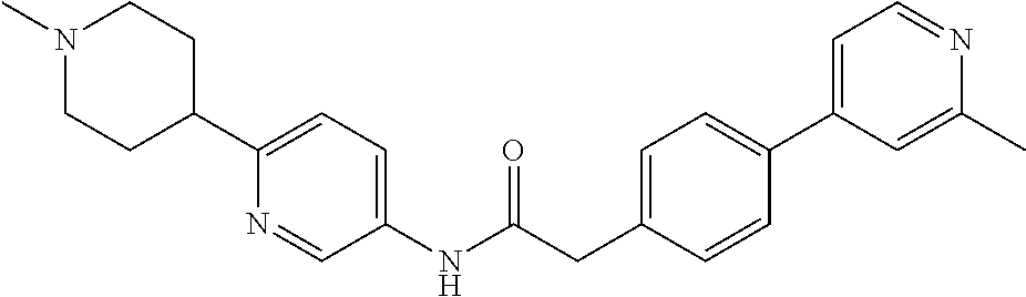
N1(C)CCC(C2=CC=C(NC(CC3=CC=C(C4=CC=NC(C)=C4)C=C3)=O)C=N2)CC1
